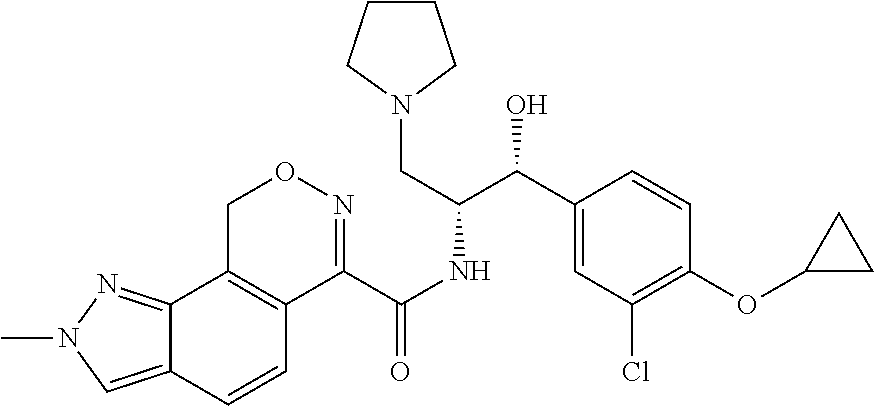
C12=NN(C)C=C1C=CC1=C2CON=C1C(NC(C(C1=CC(Cl)=C(OC2CC2)C=C1)O)CN1CCCC1)=O
